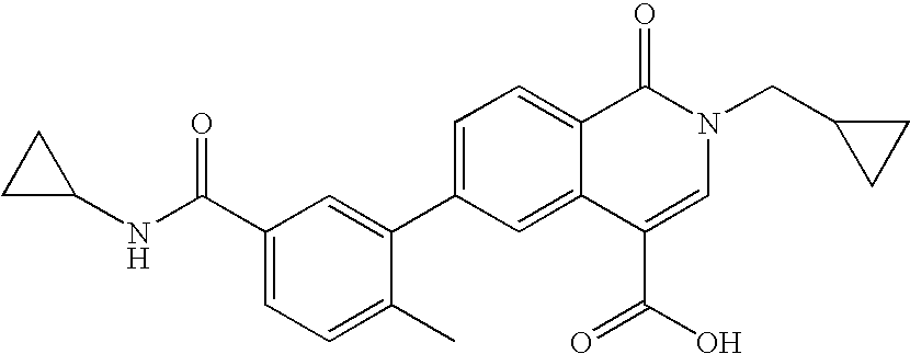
C1=C(C2=CC(C(NC3CC3)=O)=CC=C2C)C=C2C(=C1)C(=O)N(CC1CC1)C=C2C(=O)O
